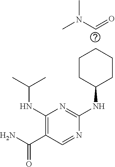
C1CC(NC2=NC(NC(C)C)=C(C(N)=O)C=N2)CCC1.C(=O)N(C)C
